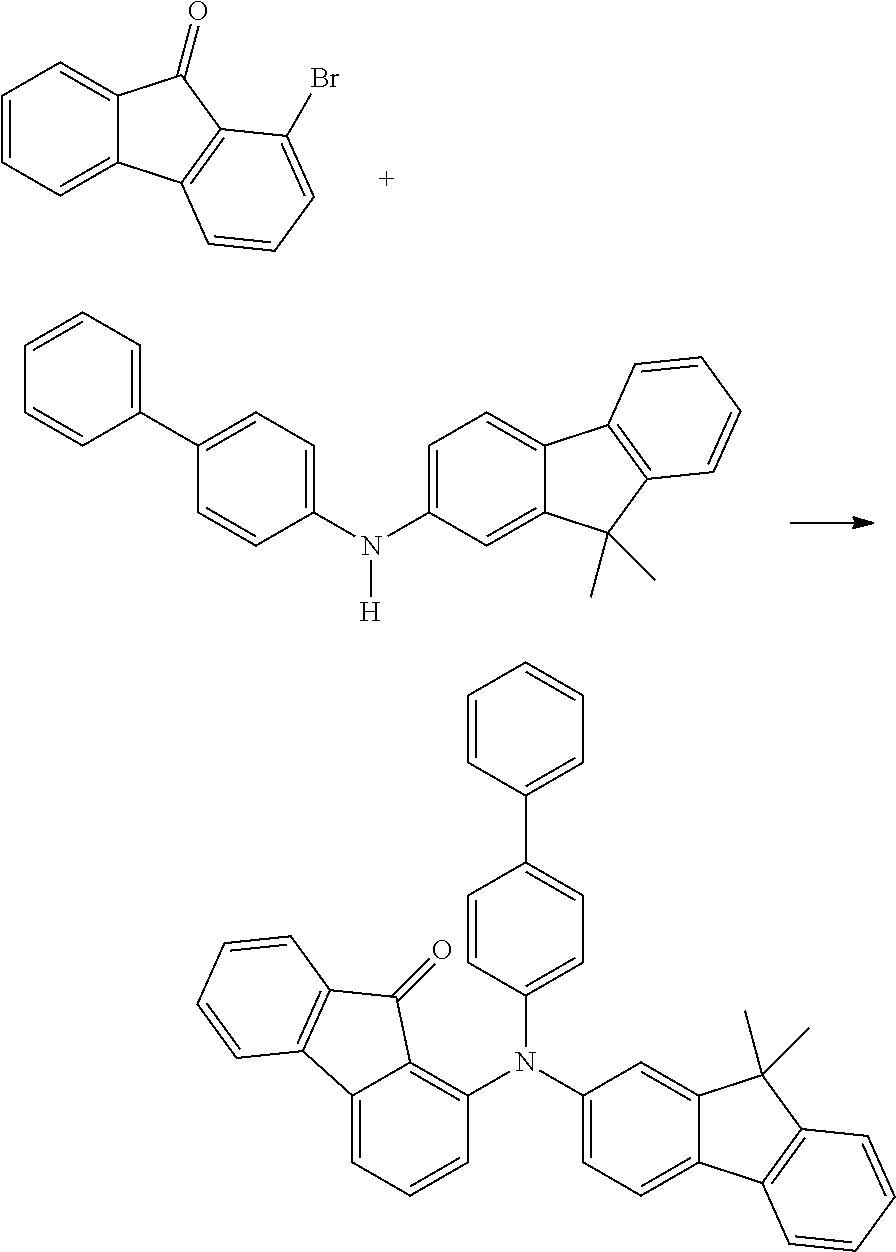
C1=CC=C2C(=C1)C(=O)C1=C2C=CC=C1Br.C1=C(N(C2=CC=C(C3=CC=CC=C3)C=C2)[H])C=C2C(=C1)C1=C(C2(C)C)C=CC=C1.C1=CC(C2=CC=C(N(C3=CC=C4C(=C3)C(C)(C)C3=C4C=CC=C3)C3=C4C(=CC=C3)C3=C(C4=O)C=CC=C3)C=C2)=CC=C1
